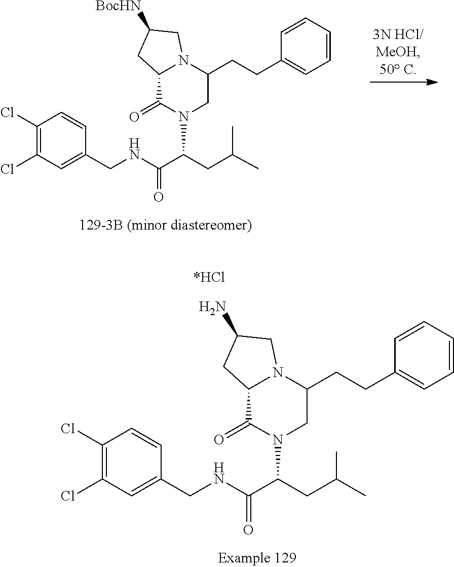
C1(CNC(C(CC(C)C)N2CC(CCC3=CC=CC=C3)N3C(C2=O)CC([BocHN])C3)=O)=CC(Cl)=C(Cl)C=C1.C1(CNC(C(CC(C)C)N2CC(CCC3=CC=CC=C3)N3C(C2=O)CC(N)C3)=O)=CC(Cl)=C(Cl)C=C1
